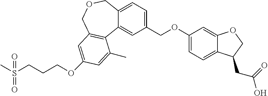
C1(COC2=CC=C3C(=C2)OCC3CC(O)=O)=CC=C2C(=C1)C1=C(COC2)C=C(OCCCS(C)(=O)=O)C=C1C
